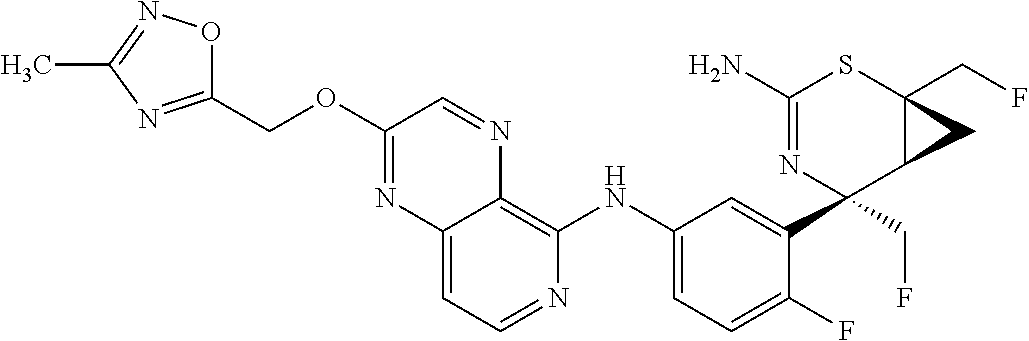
C12=CC=NC(NC3=CC=C(F)C(C4(CF)N=C(N)SC5(CF)C4C5)=C3)=C1N=CC(OCC1=NC(C)=NO1)=N2
